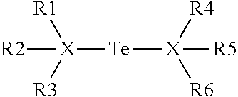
[Te]([X]([R3])([R1])[R2])[X]([R6])([R4])[R5]
